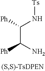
C(C(N)[Ph])([Ph])N[Ts]
